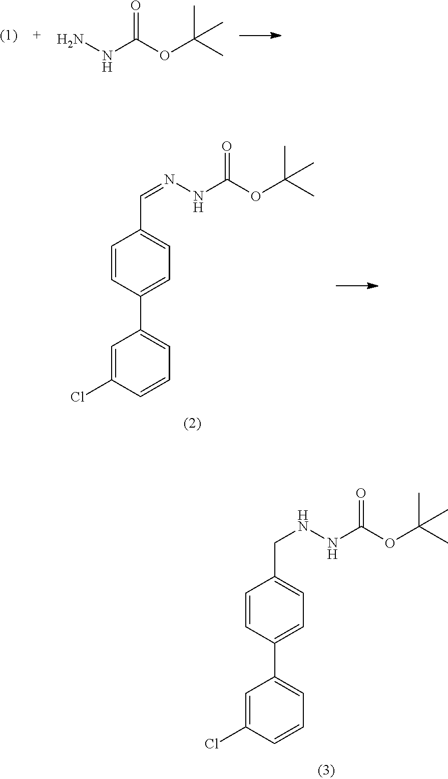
NNC(OC(C)(C)C)=O.N(NC(OC(C)(C)C)=O)=CC1=CC=C(C2=CC=CC(Cl)=C2)C=C1.N(NC(OC(C)(C)C)=O)CC1=CC=C(C2=CC=CC(Cl)=C2)C=C1
